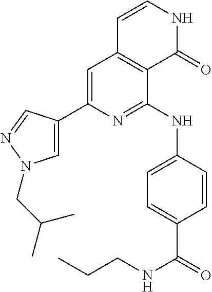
C1=C(C2=CN(CC(C)C)N=C2)N=C(NC2=CC=C(C(NCCC)=O)C=C2)C2=C1C=CNC2=O
